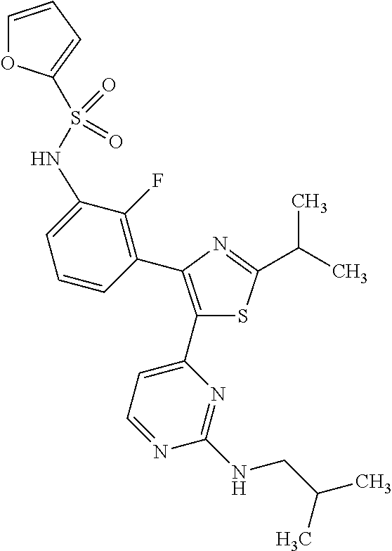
N(S(=O)(=O)C1=CC=CO1)C1=CC=CC(C2=C(C3=CC=NC(NCC(C)C)=N3)SC(C(C)C)=N2)=C1F
